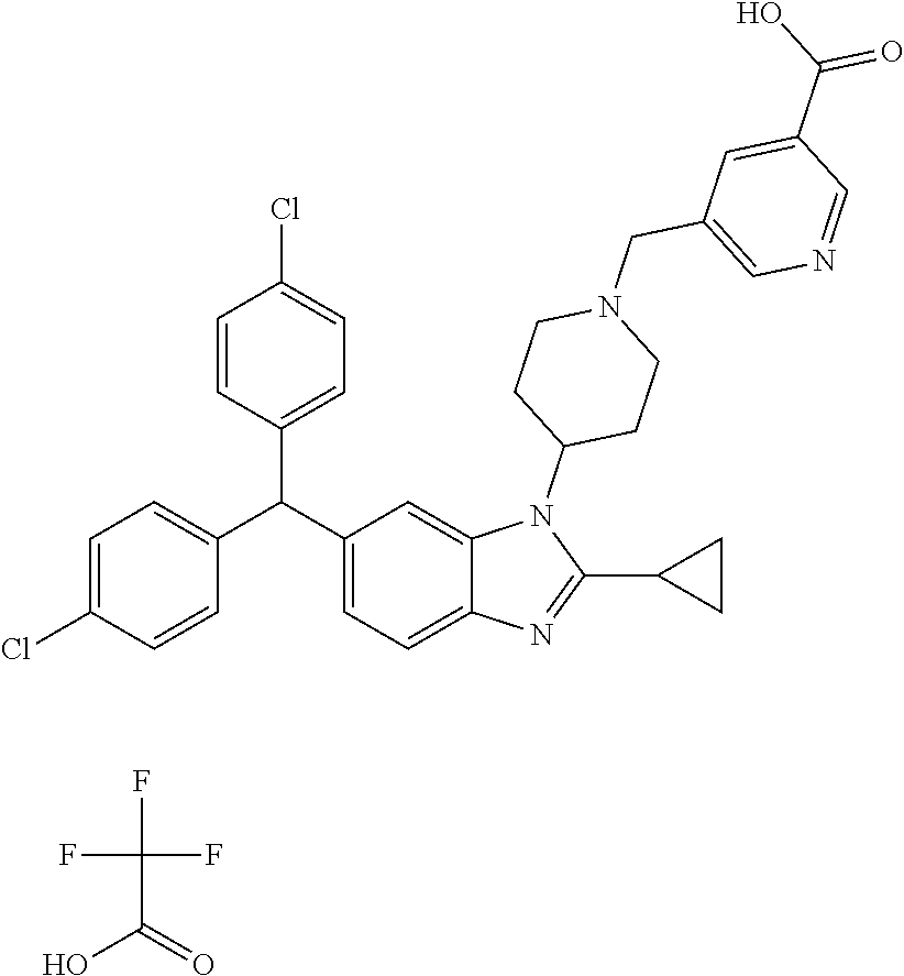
FC(F)(C(=O)O)F.C1(C(C2=CC=C3C(=C2)N(C2CCN(CC4=CN=CC(C(O)=O)=C4)CC2)C(C2CC2)=N3)C2=CC=C(Cl)C=C2)=CC=C(Cl)C=C1
